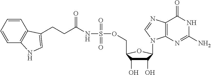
C12=C(N=C(N)NC1=O)N(C1C(O)C(O)C(COS(NC(CCC3=CNC4=C3C=CC=C4)=O)(=O)=O)O1)C=N2
